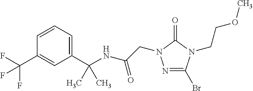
C1(C(NC(CN2N=C(Br)N(CCOC)C2=O)=O)(C)C)=CC=CC(C(F)(F)F)=C1
